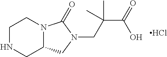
C1NCC2N(C1)C(=O)N(CC(C(=O)O)(C)C)C2.Cl
